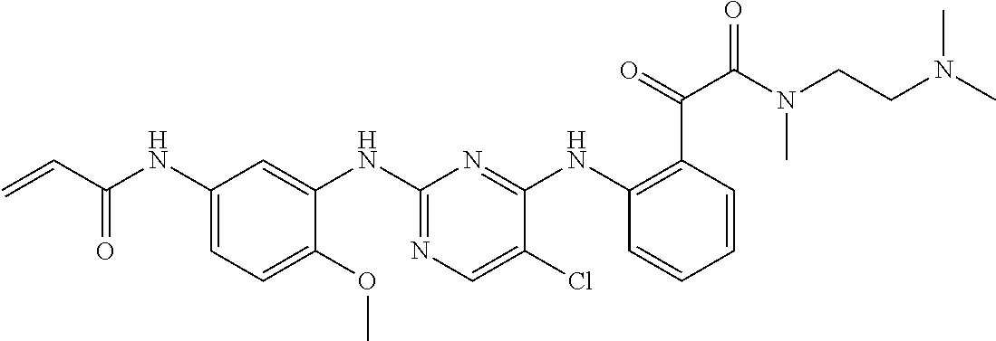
C1(NC(C=C)=O)=CC=C(OC)C(NC2=NC=C(Cl)C(NC3=C(C(=O)C(N(C)CCN(C)C)=O)C=CC=C3)=N2)=C1
